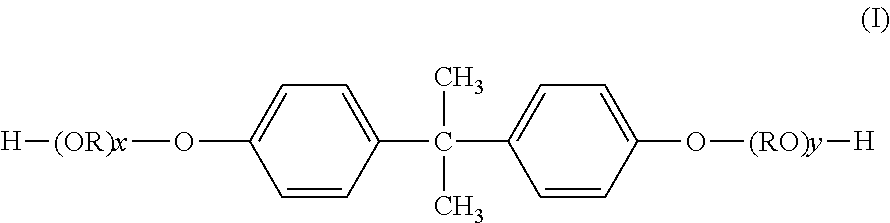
C1=CC(C(C2=CC=C(O[(RO)y][H])C=C2)(C)C)=CC=C1O[(OR)x][H]
